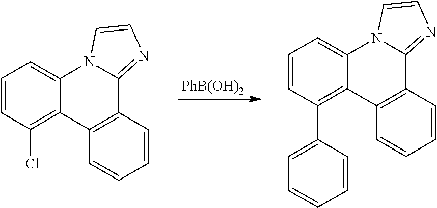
C1=CC(Cl)=C2C(=C1)N1C(=NC=C1)C1=C2C=CC=C1.C1=CC(C2=CC=CC=C2)=C2C(=C1)N1C(=NC=C1)C1=C2C=CC=C1.[PhB(OH)2]
